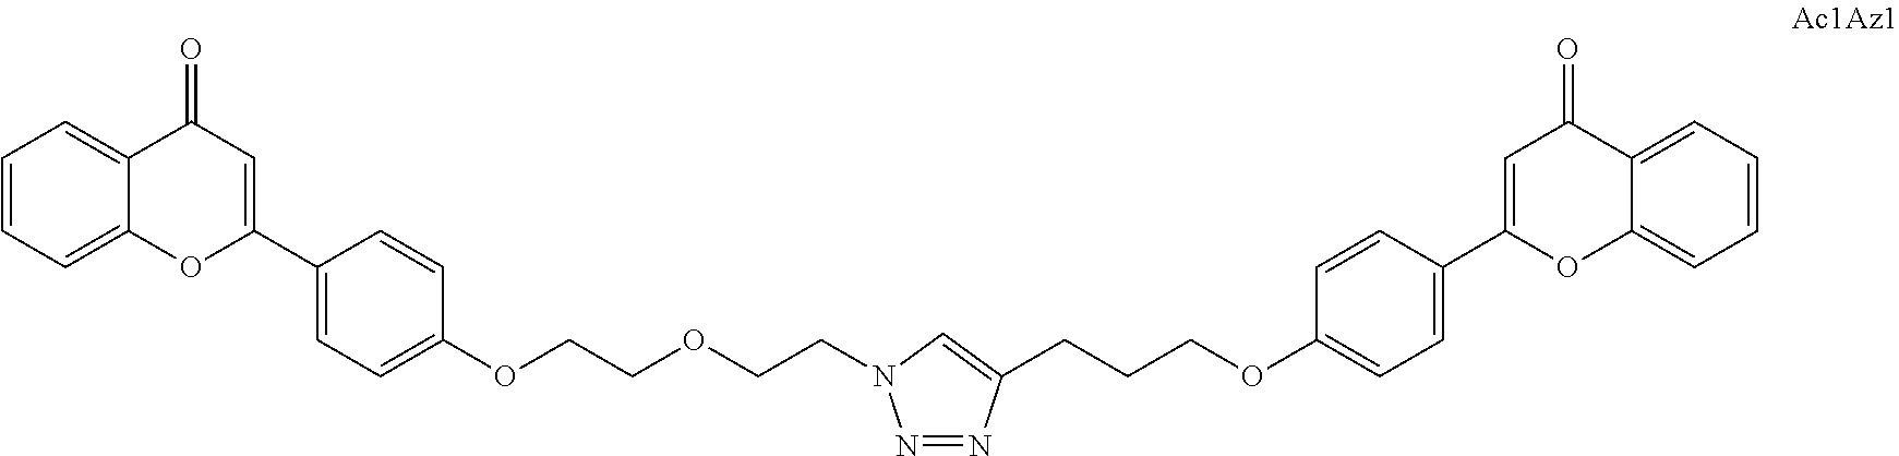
C1=CC=C2C(=C1)C(=O)C=C(C1=CC=C(OCCOCCN3N=NC(CCCOC4=CC=C(C5=CC(=O)C6=CC=CC=C6O5)C=C4)=C3)C=C1)O2
